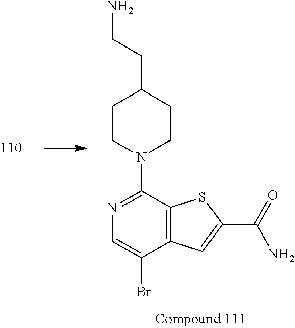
C12=C(SC(C(=O)N)=C1)C(N1CCC(CCN)CC1)=NC=C2Br
